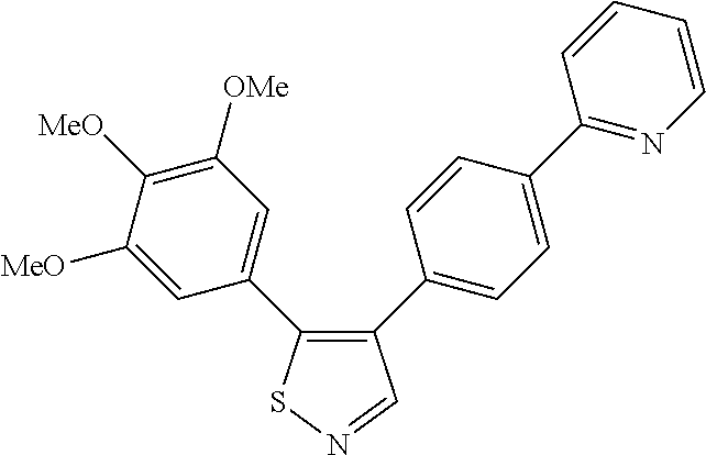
C1([MeO])=CC(C2=C(C3=CC=C(C4=NC=CC=C4)C=C3)C=NS2)=CC([OMe])=C1[MeO]
